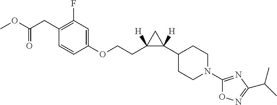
C1CN(C2=NC(C(C)C)=NO2)CCC1C1([H])C(CCOC2=CC(F)=C(CC(=O)OC)C=C2)([H])C1
